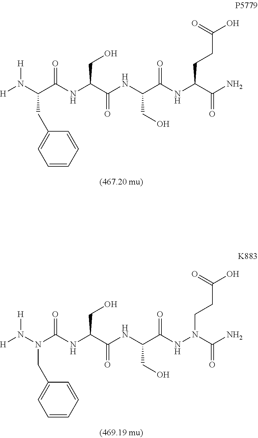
C1=CC=CC(CC(N([H])[H])C(NC(C(NC(C(NC(C(N)=O)CCC(O)=O)=O)CO)=O)CO)=O)=C1.C1=CC=CC(CN(N([H])[H])C(NC(C(NC(C(NN(C(N)=O)CCC(O)=O)=O)CO)=O)CO)=O)=C1
